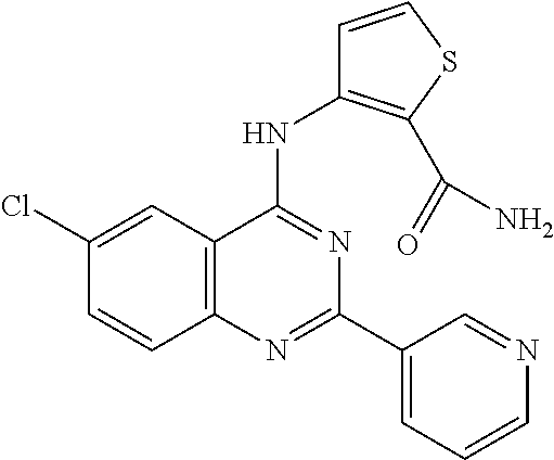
C12=C(C=C(Cl)C=C1)C(NC1=C(C(=O)N)SC=C1)=NC(C1=CC=CN=C1)=N2
